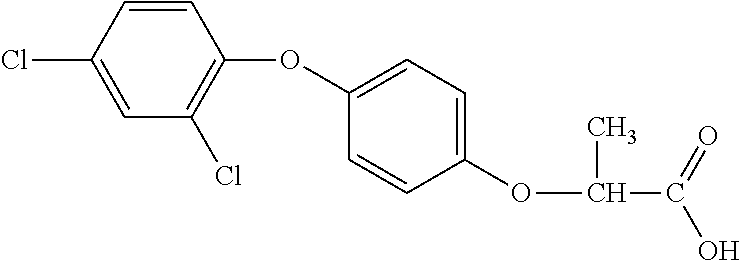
C1(Cl)=CC(Cl)=C(OC2=CC=C(OC(C)C(O)=O)C=C2)C=C1
